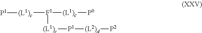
[F1]([(L1)c][P0])([(L1)c][P1][(L2)d][P2])[(L1)c][P1]
